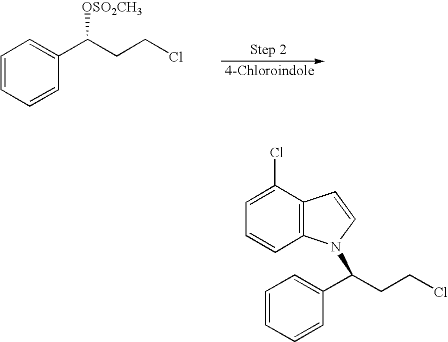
C1=CC=CC=C1C(CCCl)[OSO2CH3].C12=C(C(Cl)=CC=C1)C=CN2C(C1=CC=CC=C1)CCCl
